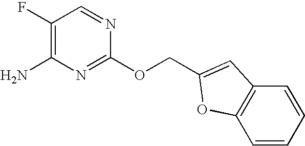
C1(F)=C(N)N=C(OCC2=CC3=C(C=CC=C3)O2)N=C1
